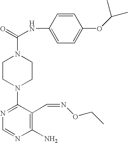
N(C(N1CCN(C2=NC=NC(N)=C2C=NOCC)CC1)=O)C1=CC=C(OC(C)C)C=C1
